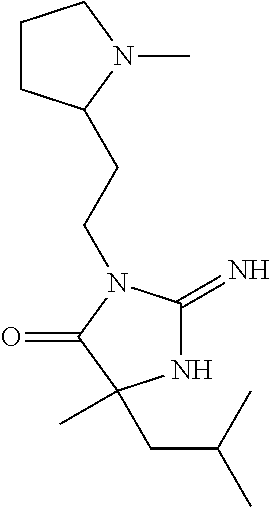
N1C(=N)N(CCC2CCCN2C)C(=O)C1(CC(C)C)C
